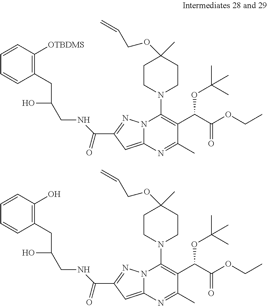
C1=CC([OTBDMS])=C(CC(CNC(C2=NN3C(=C2)N=C(C)C(C(C(OCC)=O)OC(C)(C)C)=C3N2CCC(C)(OCC=C)CC2)=O)O)C=C1.C1=CC(O)=C(CC(CNC(C2=NN3C(=C2)N=C(C)C(C(C(OCC)=O)OC(C)(C)C)=C3N2CCC(C)(OCC=C)CC2)=O)O)C=C1
